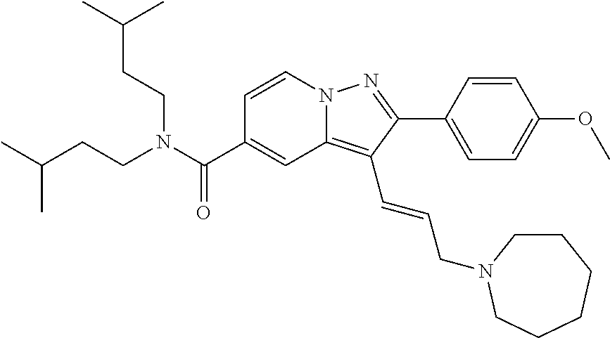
C1=CN2C(=C(C=CCN3CCCCCC3)C(C3=CC=C(OC)C=C3)=N2)C=C1C(N(CCC(C)C)CCC(C)C)=O
